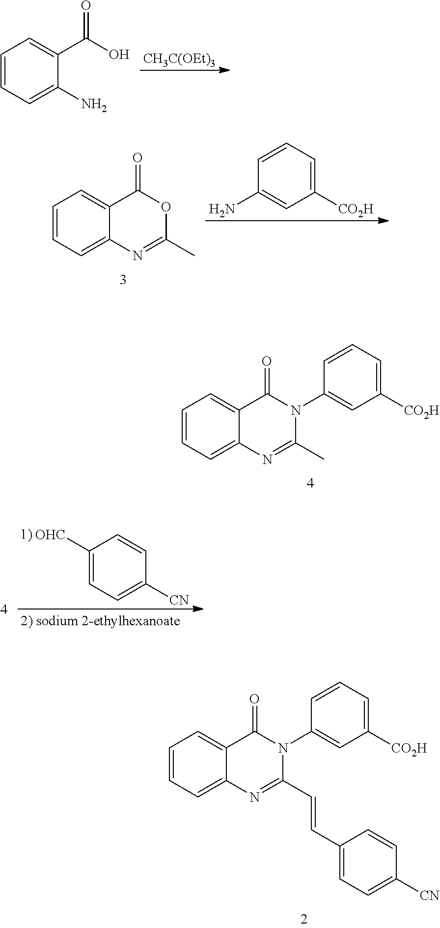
C1=CC=C2C(=C1)C(=O)N(C1=CC([CO2H])=CC=C1)C(C)=N2.C1=CC=C2C(=C1)C(=O)N(C1=CC([CO2H])=CC=C1)C(C=CC1=CC=C([CN])C=C1)=N2.[CH3C(OEt)3].C1=CC=C(N)C(C(O)=O)=C1.C1=CC=C2C(=C1)C(=O)OC(C)=N2.C1=CC=C([CO2H])C=C1N.C1([OHC])=CC=C([CN])C=C1
